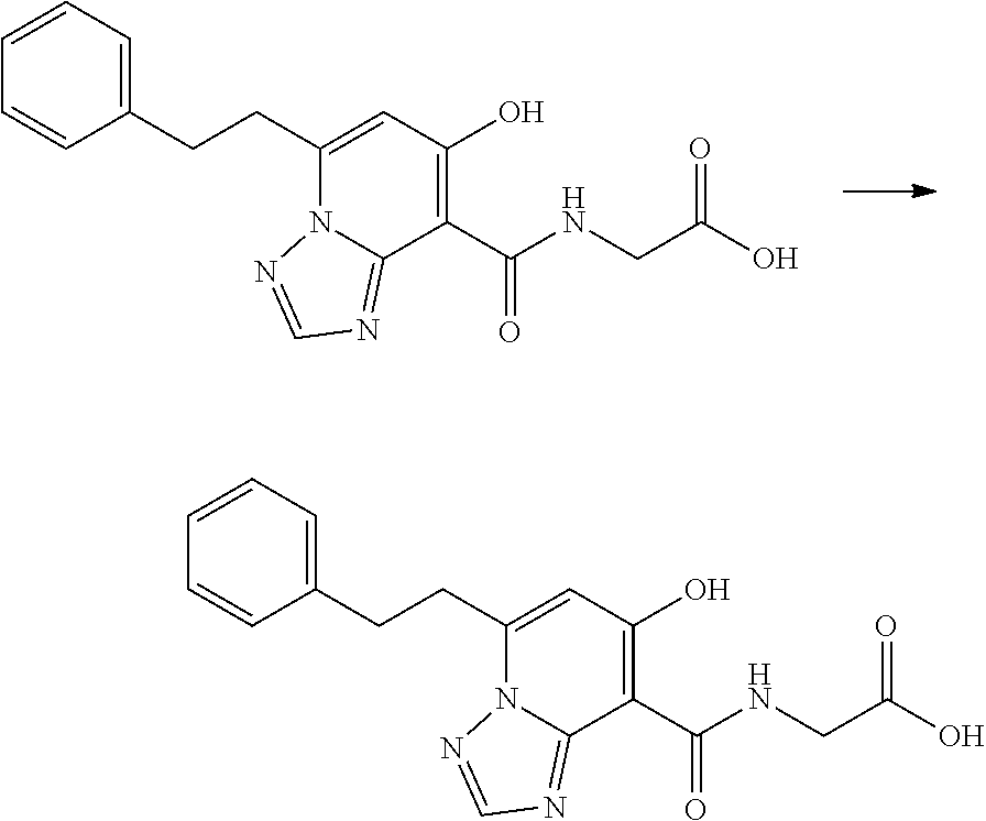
C1(C(NCC(O)=O)=O)=C(O)C=C(CCC2=CC=CC=C2)N2C1=NC=N2.C1(C(NCC(O)=O)=O)=C(O)C=C(CCC2=CC=CC=C2)N2C1=NC=N2
